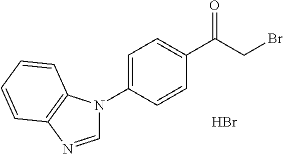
C1(C(CBr)=O)=CC=C(N2C=NC3=C2C=CC=C3)C=C1.Br
